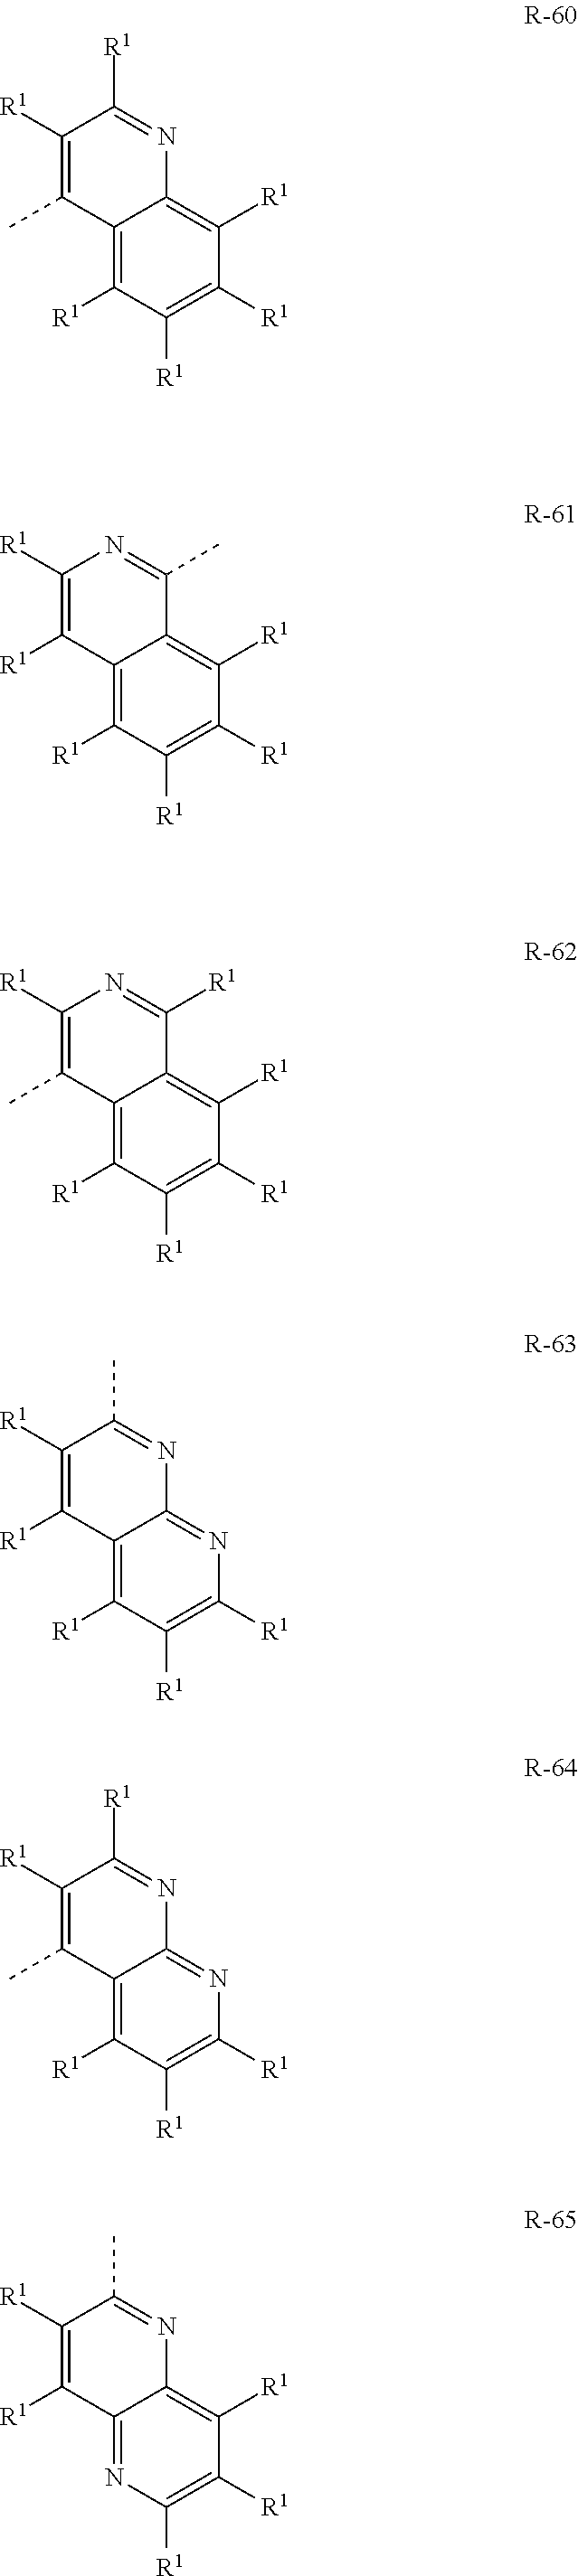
C12=NC([R1])=C([R1])C([R1])=C1N=C(C)C([R1])=C2[R1].C12=C([R1])C([R1])=C([R1])N=C1N=C([R1])C([R1])=C2C.C12=C([R1])C([R1])=C([R1])N=C1N=C(C)C([R1])=C2[R1].C12=C([R1])C([R1])=C([R1])C([R1])=C1C([R1])=NC([R1])=C2C.C12=C([R1])C([R1])=C([R1])C([R1])=C1C(C)=NC([R1])=C2[R1].C12=C([R1])C([R1])=C([R1])C([R1])=C1N=C([R1])C([R1])=C2C
